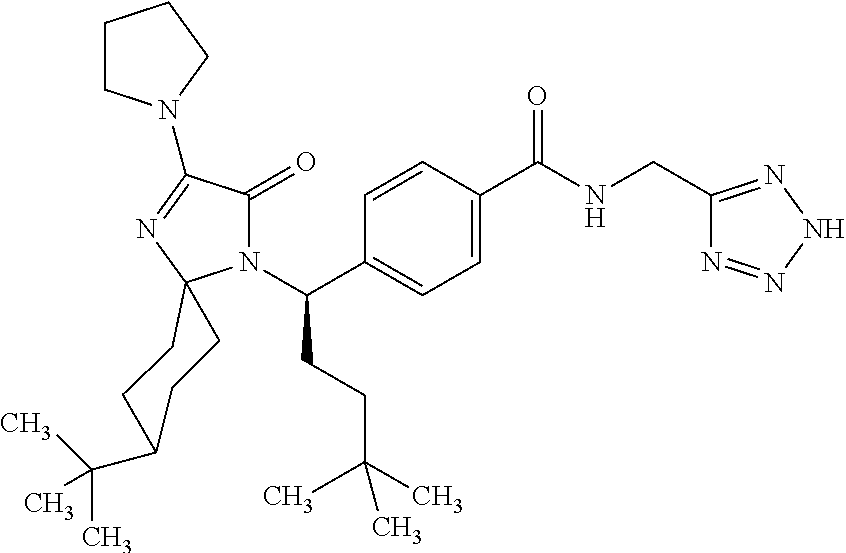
C1C(C(C)(C)C)CCC2(C1)N(C(CCC(C)(C)C)C1=CC=C(C(=O)NCC3=NNN=N3)C=C1)C(=O)C(N1CCCC1)=N2
